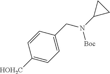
C1=CC([HOH2C])=CC=C1CN(C1CC1)[Boc]
